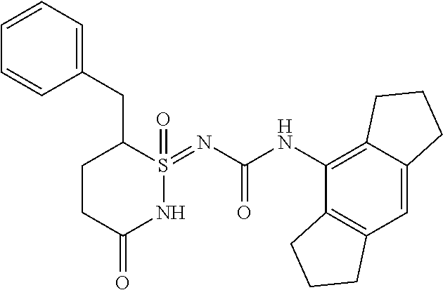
C12=C(C=C3C(=C1NC(=O)N=S1(=O)C(CC4=CC=CC=C4)CCC(=O)N1)CCC3)CCC2
